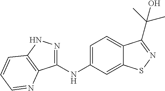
C1(NC2=CC=C3C(=C2)SN=C3C(C)(C)O)=NNC2=C1N=CC=C2
